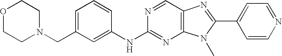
C1=C(CN2CCOCC2)C=C(NC2=NC3=C(C=N2)N=C(C2=CC=NC=C2)N3C)C=C1
